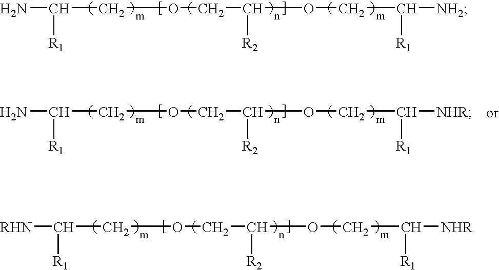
NC(COCC(OCC([NH2])[R1])[R2])[R1].NC(COCC(OCC([NHR])[R1])[R2])[R1].[RHN]C(COCC(OCC([NHR])[R1])[R2])[R1]
